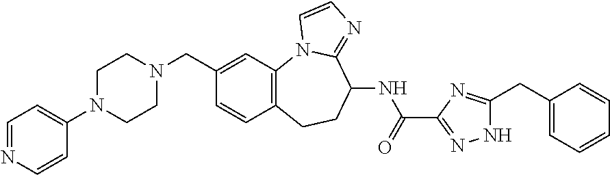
C1(CN2CCN(C3=CC=NC=C3)CC2)=CC2=C(C=C1)CCC(NC(C1=NNC(CC3=CC=CC=C3)=N1)=O)C1=NC=CN21
